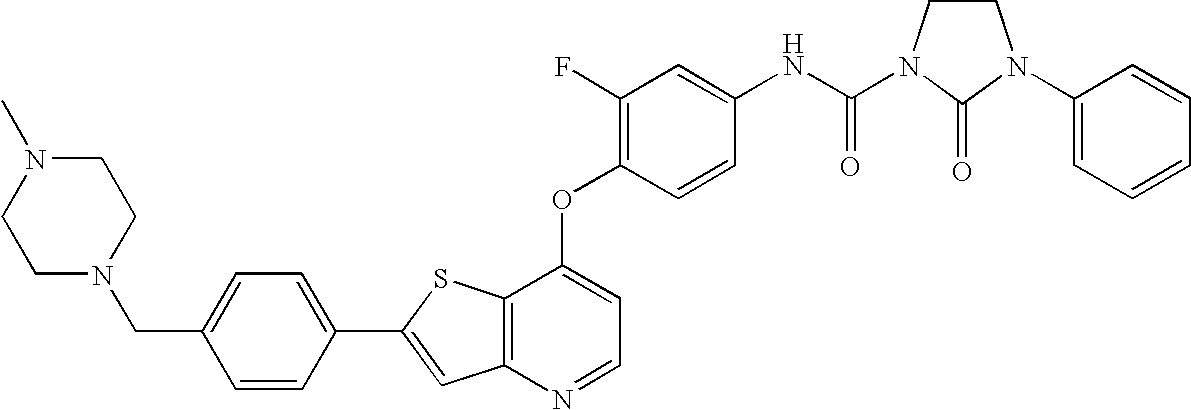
C12=C(SC(C3=CC=C(CN4CCN(C)CC4)C=C3)=C1)C(OC1=C(F)C=C(NC(=O)N3CCN(C4=CC=CC=C4)C3=O)C=C1)=CC=N2
